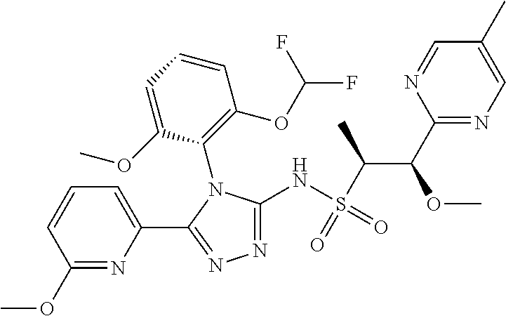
N1=C(NS(=O)(C(C)C(OC)C2=NC=C(C)C=N2)=O)N(C2=C(OC(F)F)C=CC=C2OC)C(C2=CC=CC(OC)=N2)=N1
